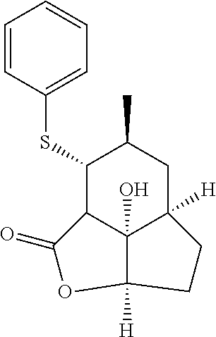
C1(SC2=CC=CC=C2)C2C3(O)C([H])(CC1C)CCC3([H])OC2=O
